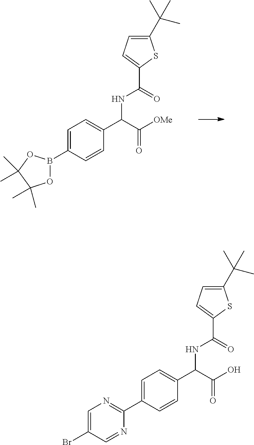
C1=C(B2OC(C)(C)C(C)(C)O2)C=CC(C(C([OMe])=O)NC(=O)C2=CC=C(C(C)(C)C)S2)=C1.C1=C(C2=NC=C(Br)C=N2)C=CC(C(C(O)=O)NC(=O)C2=CC=C(C(C)(C)C)S2)=C1
